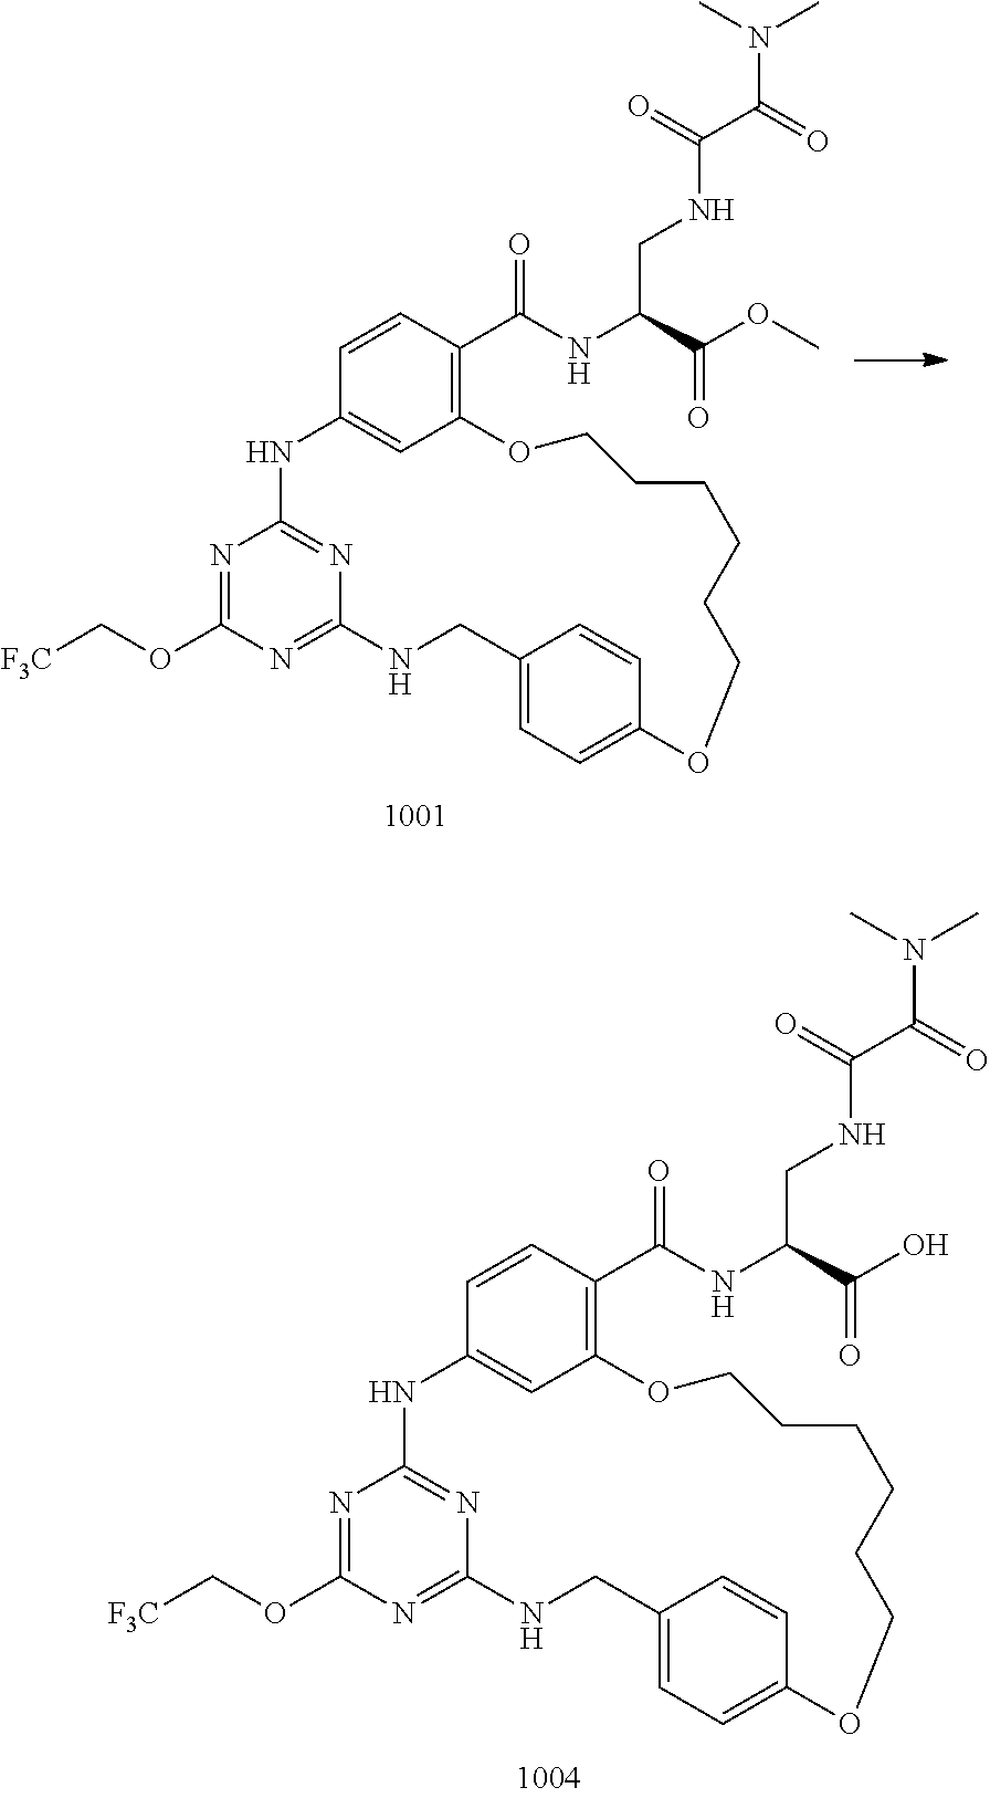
N1=C(OC[F3C])N=C2N=C1NC1=CC(=C(C(NC(C(O)=O)CNC(C(N(C)C)=O)=O)=O)C=C1)OCCCCCCOC1=CC=C(CN2)C=C1.N1=C(OC[F3C])N=C2N=C1NC1=CC(=C(C(NC(C(OC)=O)CNC(C(N(C)C)=O)=O)=O)C=C1)OCCCCCCOC1=CC=C(CN2)C=C1
